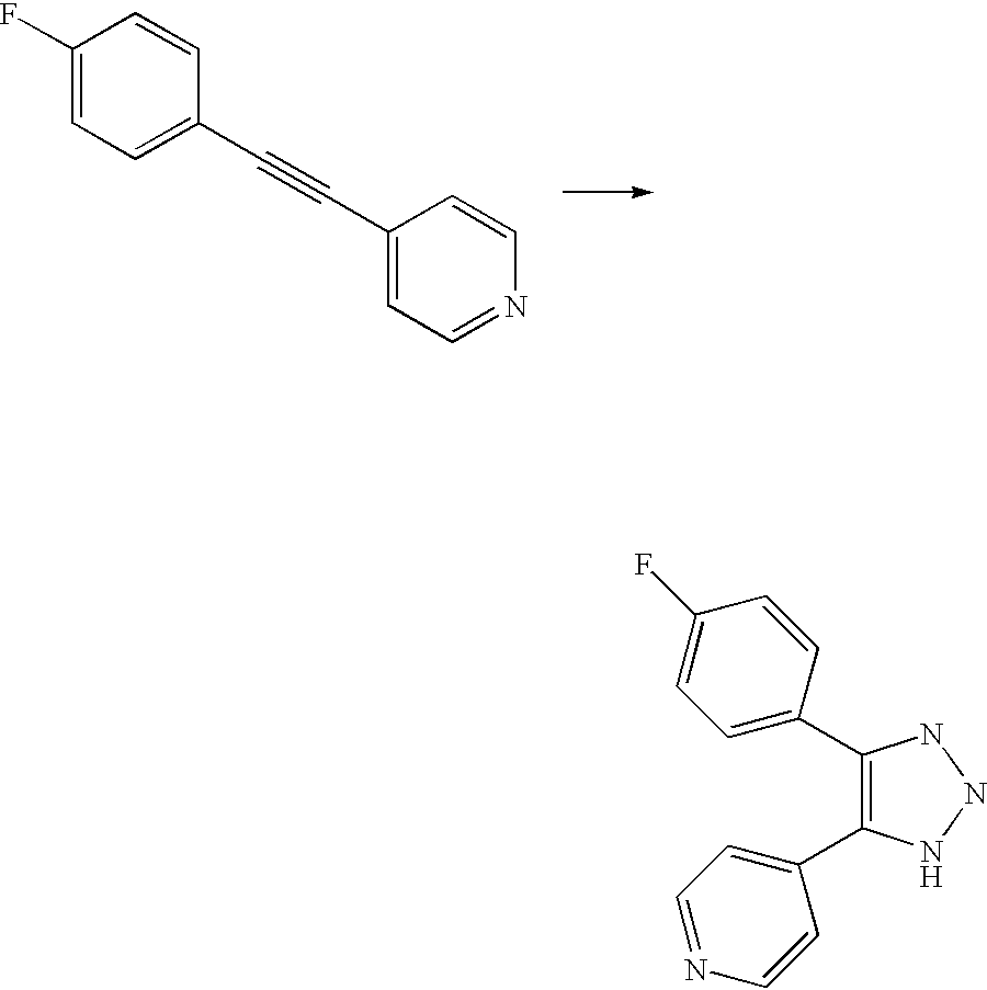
C1(F)=CC=C(C#CC2=CC=NC=C2)C=C1.C1(C2=CC=C(F)C=C2)=C(C2=CC=NC=C2)NNN1
